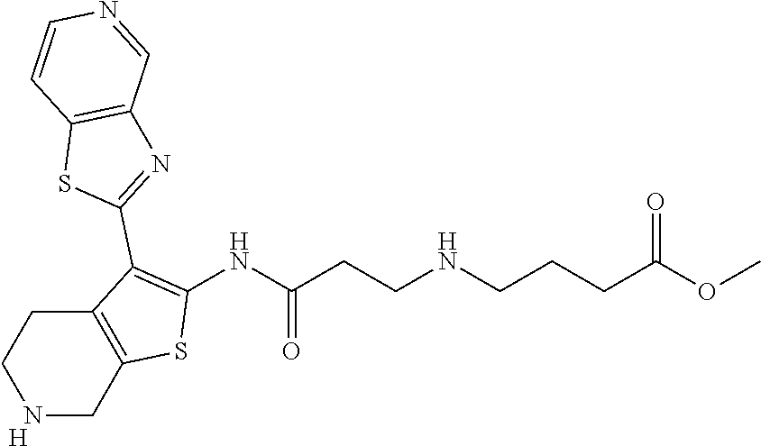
C1NCCC2=C1SC(NC(CCNCCCC(OC)=O)=O)=C2C1=NC2=C(S1)C=CN=C2.[H]
